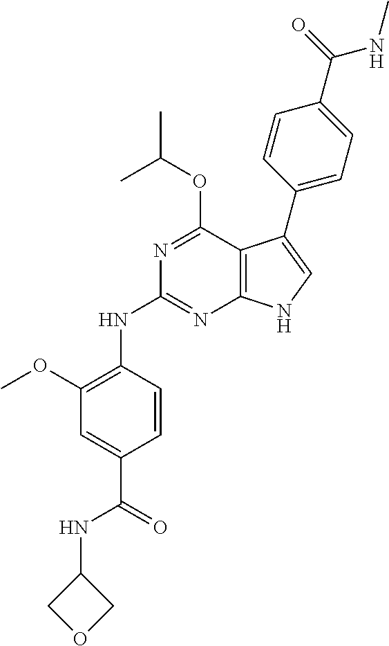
N1=C(OC(C)C)C2=C(N=C1NC1=C(OC)C=C(C(NC3COC3)=O)C=C1)NC=C2C1=CC=C(C(NC)=O)C=C1
